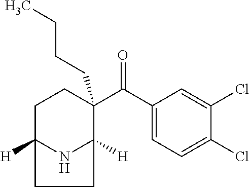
C1(C(C2=CC=C(Cl)C(Cl)=C2)=O)(CCCC)CCC2([H])NC1([H])CC2
